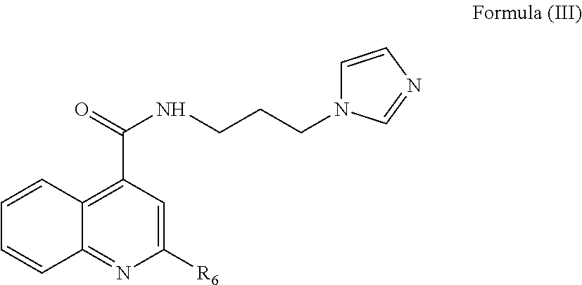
C1([R6])=CC(C(NCCCN2C=CN=C2)=O)=C2C(=N1)C=CC=C2
